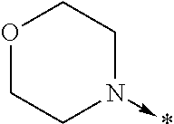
O1CCN(->*)CC1
